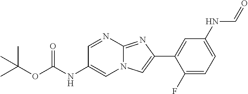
C1=NC2=NC(C3=CC(NC=O)=CC=C3F)=CN2C=C1NC(OC(C)(C)C)=O
